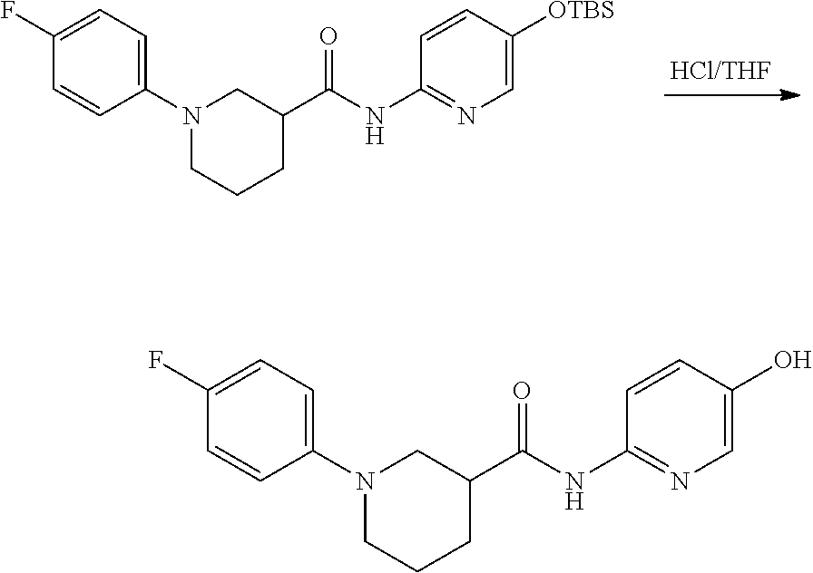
C1=CC([OTBS])=CN=C1NC(C1CCCN(C2=CC=C(F)C=C2)C1)=O.C1=CC(O)=CN=C1NC(C1CCCN(C2=CC=C(F)C=C2)C1)=O
